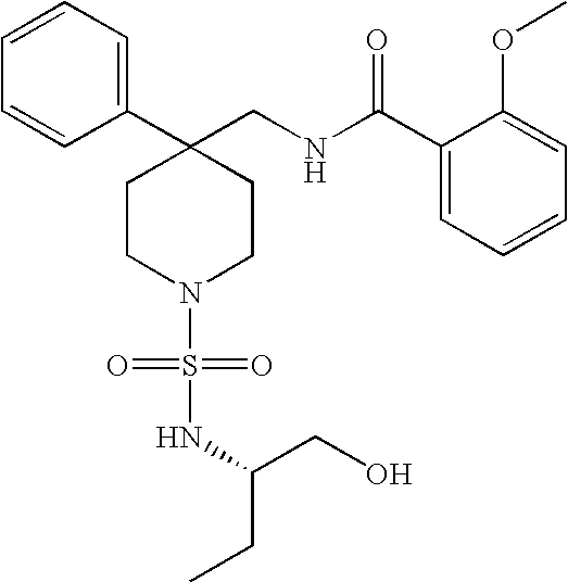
C1(CNC(C2=CC=CC=C2OC)=O)(C2=CC=CC=C2)CCN(S(=O)(=O)NC(CO)CC)CC1
